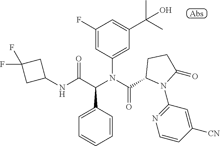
C1(F)=CC(N(C(C2N(C3=NC=CC([CN])=C3)C(=O)CC2)=O)C(C(NC2CC(F)(F)C2)=O)C2=CC=CC=C2)=CC(C(O)(C)C)=C1
